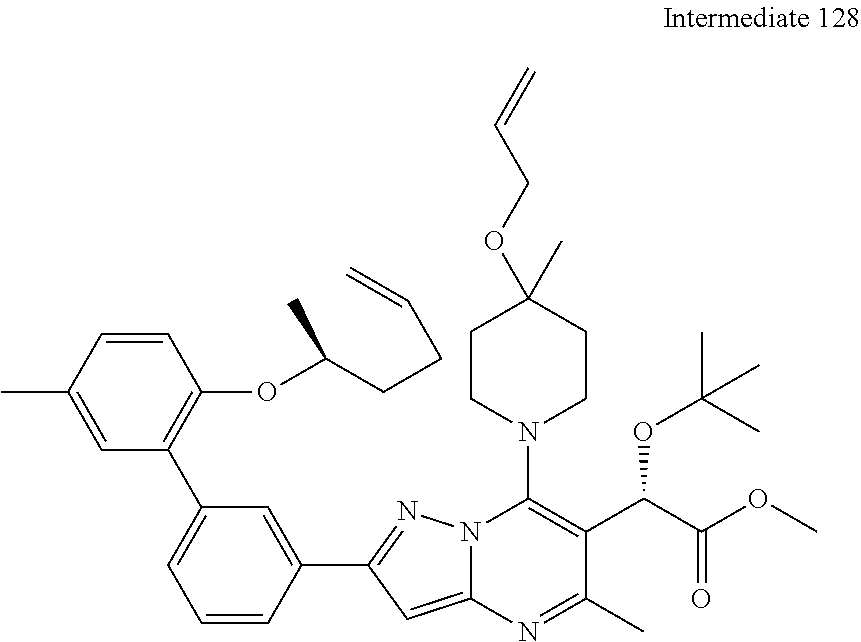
CC1=CC(C2=CC=CC(C3=NN4C(=C3)N=C(C)C(C(C(OC)=O)OC(C)(C)C)=C4N3CCC(C)(OCC=C)CC3)=C2)=C(OC(CCC=C)C)C=C1
